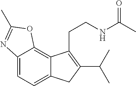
C12=CC=C3C(=C1OC(C)=N2)C(CCNC(=O)C)=C(C(C)C)C3
